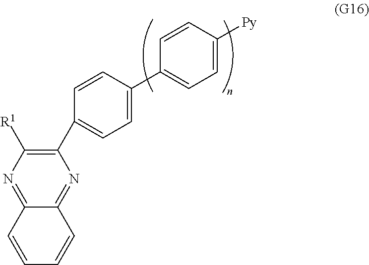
C1(C2=CC=C(C3=CC=C([Py])C=C3)C=C2)=C([R1])N=C2C(=N1)C=CC=C2
